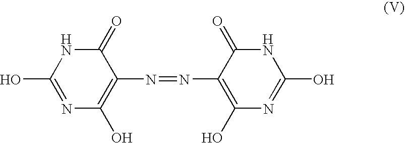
C1(O)=NC(O)=C(N=NC2=C(O)N=C(O)NC2=O)C(=O)N1
